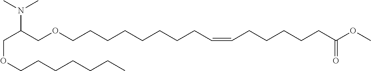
C(C(COCCCCCCCCC=CCCCCCC(OC)=O)N(C)C)OCCCCCCC
